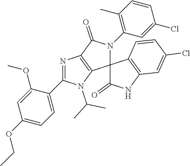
N1=C(C2=CC=C(OCC)C=C2OC)N(C(C)C)C2=C1C(=O)N(C1=C(C)C=CC(Cl)=C1)C21C(=O)NC2=C1C=CC(Cl)=C2
